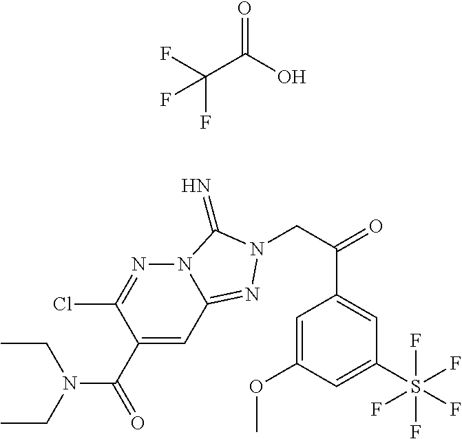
C1(C(=O)N(CC)CC)=CC2=NN(CC(=O)C3=CC(S(F)(F)(F)(F)F)=CC(OC)=C3)C(=N)N2N=C1Cl.C(C(O)=O)(F)(F)F
